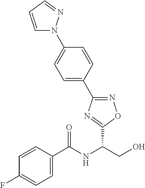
C1(C(NC(CO)C2=NC(C3=CC=C(N4C=CC=N4)C=C3)=NO2)=O)=CC=C(F)C=C1
